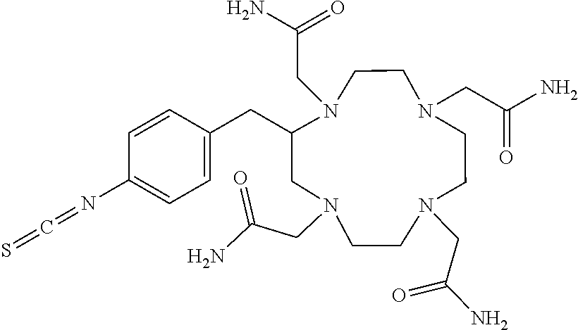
N1(CC(N)=O)CC(CC2=CC=C(N=C=S)C=C2)N(CC(N)=O)CCN(CC(N)=O)CCN(CC(N)=O)CC1
